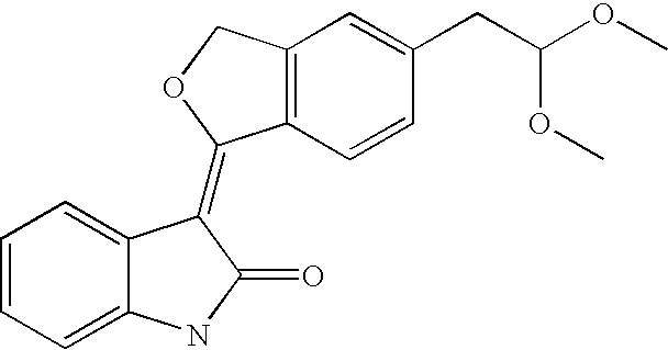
C12=C(C=CC(CC(OC)OC)=C1)C(=C1C3=CC=CC=C3NC1=O)OC2
